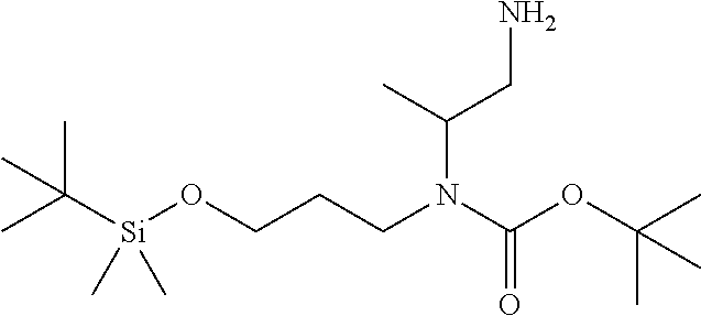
C(N(C(=O)OC(C)(C)C)CCCO[Si](C(C)(C)C)(C)C)(CN)C
